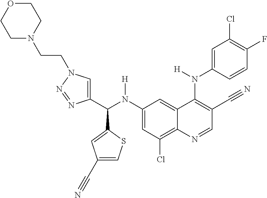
C1(N(C(C2=CN(CCN3CCOCC3)N=N2)C2=CC(C#N)=CS2)[H])=CC(Cl)=C2C(=C1)C(N(C1=CC(Cl)=C(F)C=C1)[H])=C(C#N)C=N2
